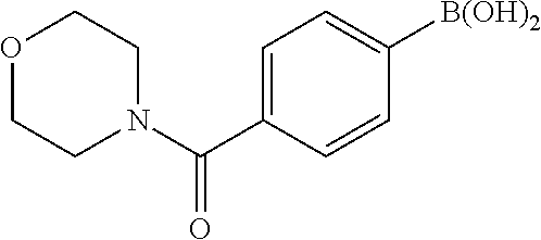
C1=C(C(N2CCOCC2)=O)C=CC([B(OH)2])=C1
